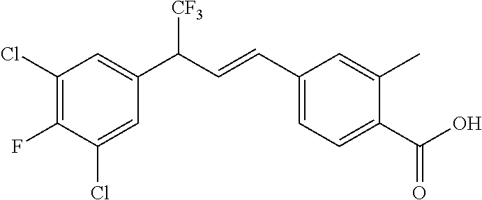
C1(Cl)=C(F)C(Cl)=CC(C(C=CC2=CC=C(C(O)=O)C(C)=C2)[CF3])=C1
